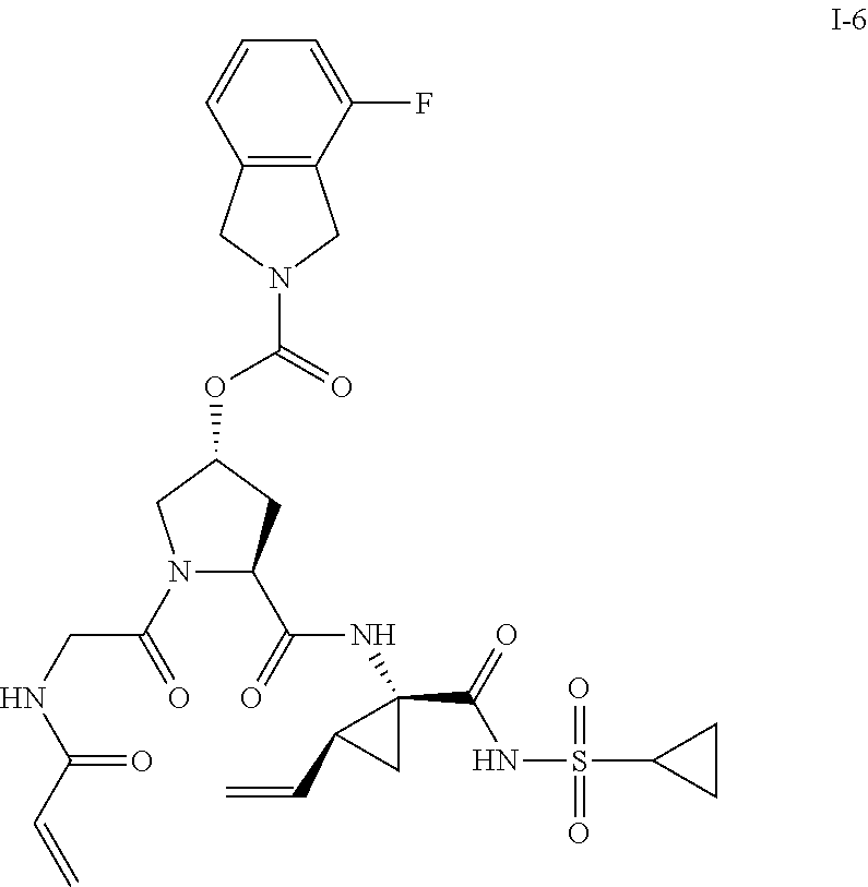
N1(C(=O)CNC(=O)C=C)C(C(=O)NC2(C(=O)NS(=O)(=O)C3CC3)C(C=C)C2)CC(OC(=O)N2CC3=C(C2)C(F)=CC=C3)C1
